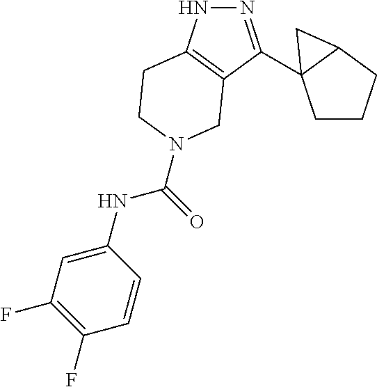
N1=C(C23CCCC2C3)C2=C(N1)CCN(C(NC1=CC(F)=C(F)C=C1)=O)C2
